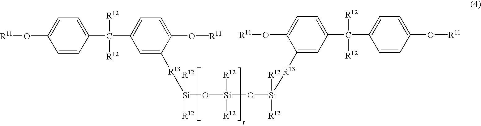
C1=CC(C(C2=CC=C(O[R11])C([R13][Si]([R12])([R12])O[Si]([R12])([R12])O[Si]([R12])([R12])[R13]C3=CC(C(C4=CC=C(O[R11])C=C4)([R12])[R12])=CC=C3O[R11])=C2)([R12])[R12])=CC=C1O[R11]
